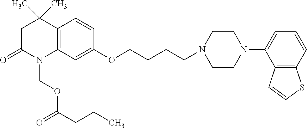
C12=C(C=C(OCCCCN3CCN(C4=CC=CC5=C4C=CS5)CC3)C=C1)N(COC(CCC)=O)C(=O)CC2(C)C
